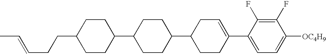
C1(F)=C(F)C(C2=CCC(C3CCC(C4CCC(CCC=CC)CC4)CC3)CC2)=CC=C1[OC4H9]
